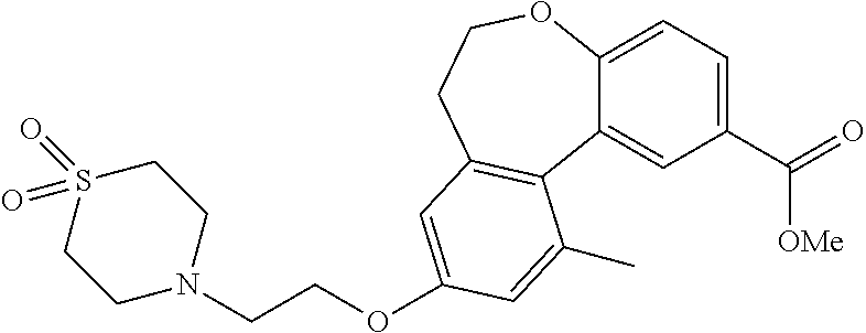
C1(C([OMe])=O)=CC=C2C(=C1)C1=C(CCO2)C=C(OCCN2CCS(=O)(=O)CC2)C=C1C
